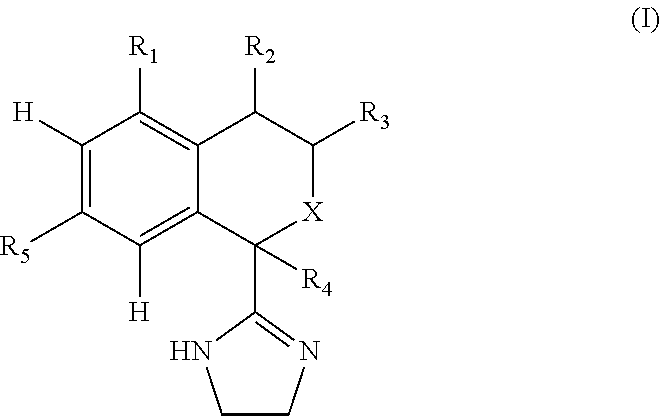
C1([H])=C([R5])C([H])=C2C(=C1[R1])C([R2])C([R3])[X]C2(C1=NCCN1)[R4]
